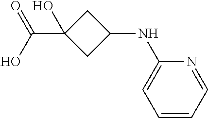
C1(NC2=CC=CC=N2)CC(C(O)=O)(O)C1
